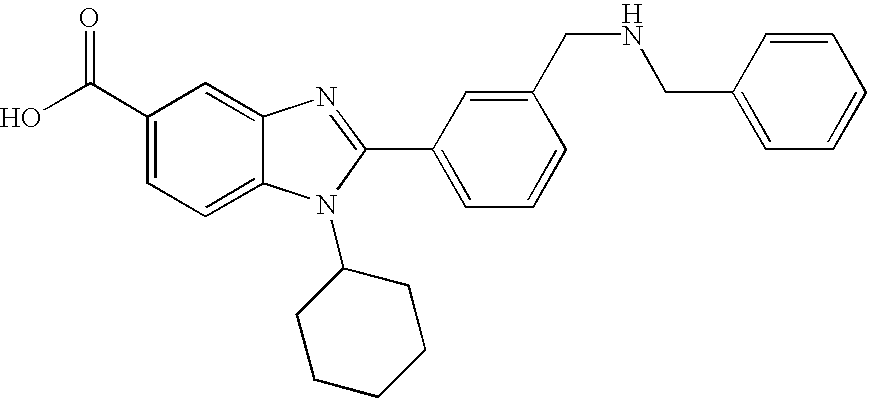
OC(C1=CC=C2C(=C1)N=C(C1=CC=CC(CNCC3=CC=CC=C3)=C1)N2C1CCCCC1)=O
